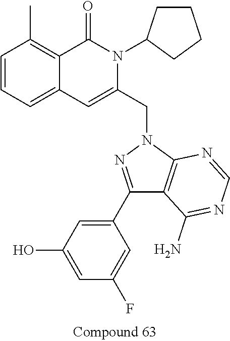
C1=CC=C2C(=C1C)C(=O)N(C1CCCC1)C(CN1N=C(C3=CC(O)=CC(F)=C3)C3=C1N=CN=C3N)=C2
